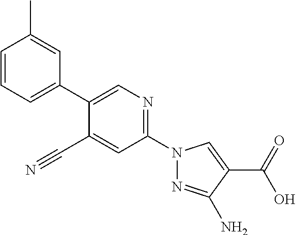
C1(C#N)=CC(N2N=C(N)C(C(O)=O)=C2)=NC=C1C1=CC=CC(C)=C1
